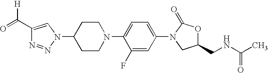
C1(C(=O)[H])=CN(C2CCN(C3=CC=C(N4CC(CNC(C)=O)OC4=O)C=C3F)CC2)N=N1
